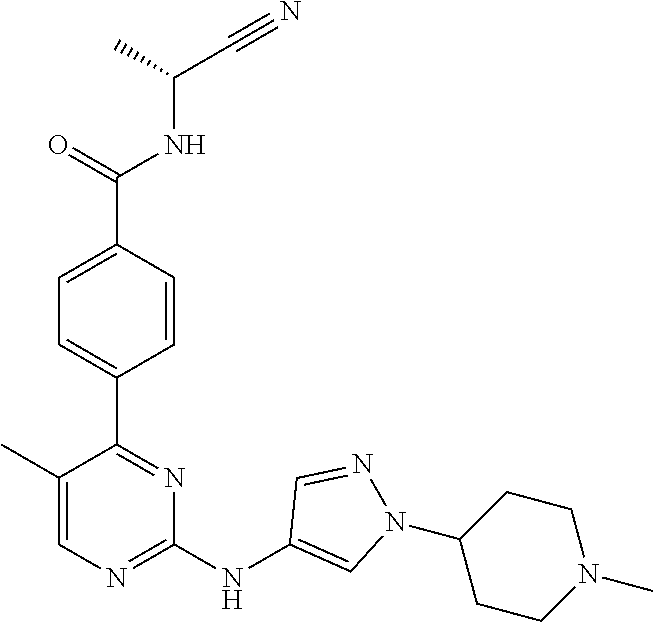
C(C(NC(C1=CC=C(C2=NC(NC3=CN(C4CCN(C)CC4)N=C3)=NC=C2C)C=C1)=O)C)#N
